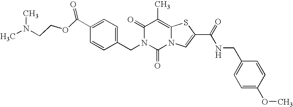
C1(=O)N(CC2=CC=C(C(OCCN(C)C)=O)C=C2)C(=O)N2C(=C1C)SC(C(=O)NCC1=CC=C(OC)C=C1)=C2
